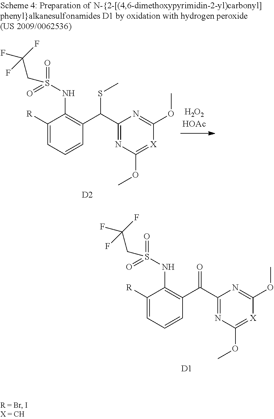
C1(C(C2=C(NS(=O)(=O)CC(F)(F)F)C([R])=CC=C2)=O)=NC(OC)=[X]C(OC)=N1.[D1].C1(C(C2=C(NS(=O)(=O)CC(F)(F)F)C([R])=CC=C2)SC)=NC(OC)=[X]C(OC)=N1.[D2]
